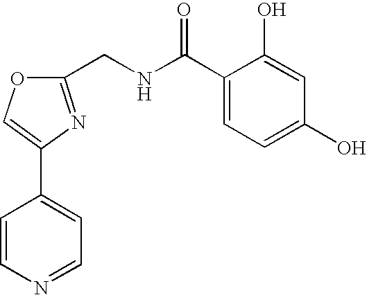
C1(CNC(C2=CC=C(O)C=C2O)=O)=NC(C2=CC=NC=C2)=CO1
